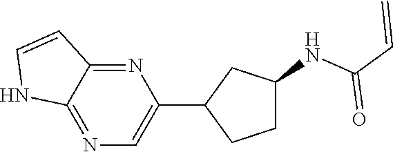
C12=NC=C(C3CCC(NC(C=C)=O)C3)N=C1C=CN2
